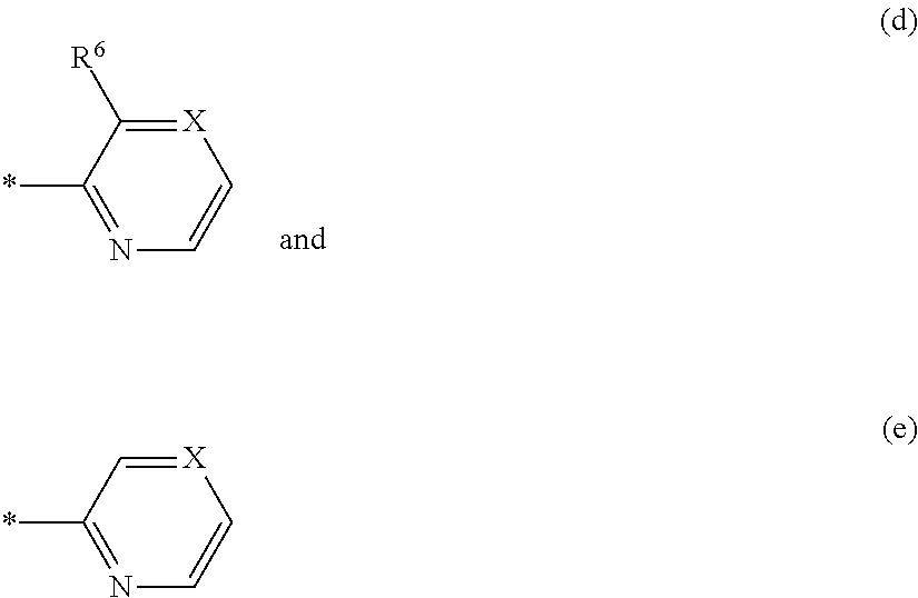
[X]1=C([R6])C(*)=NC=C1.[X]1=CC(*)=NC=C1
